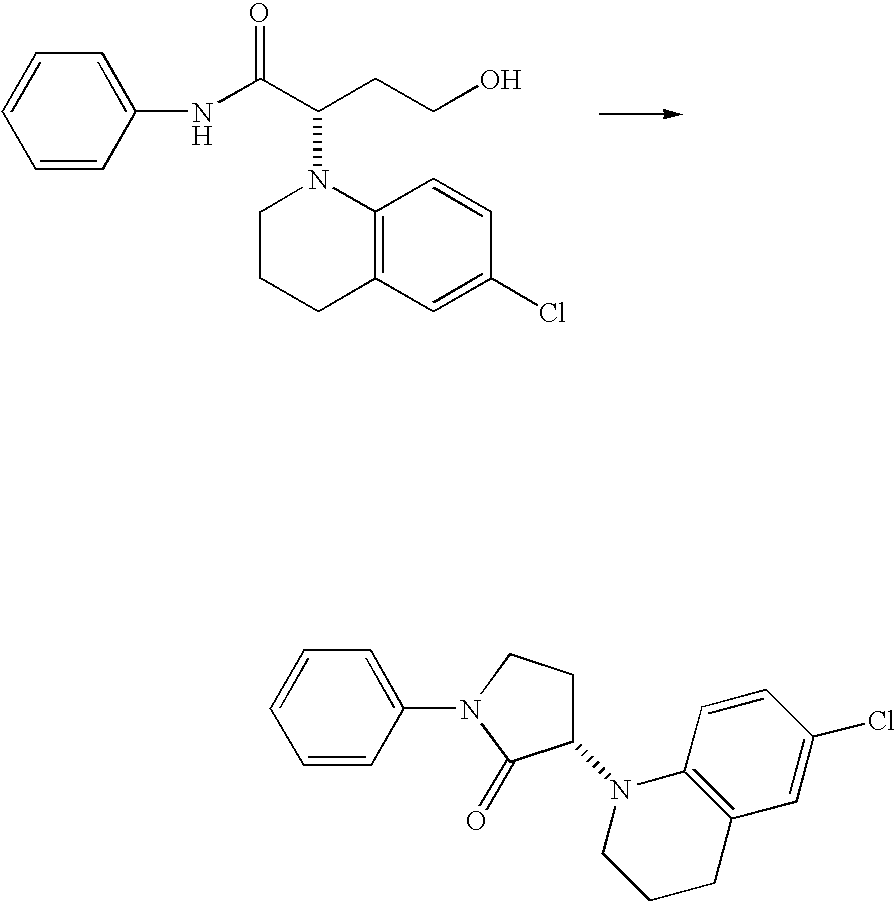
C1=CC(NC(C(N2CCCC3=C2C=CC(Cl)=C3)CCO)=O)=CC=C1.C1=CC(N2C(=O)C(N3C4=C(C=C(Cl)C=C4)CCC3)CC2)=CC=C1
